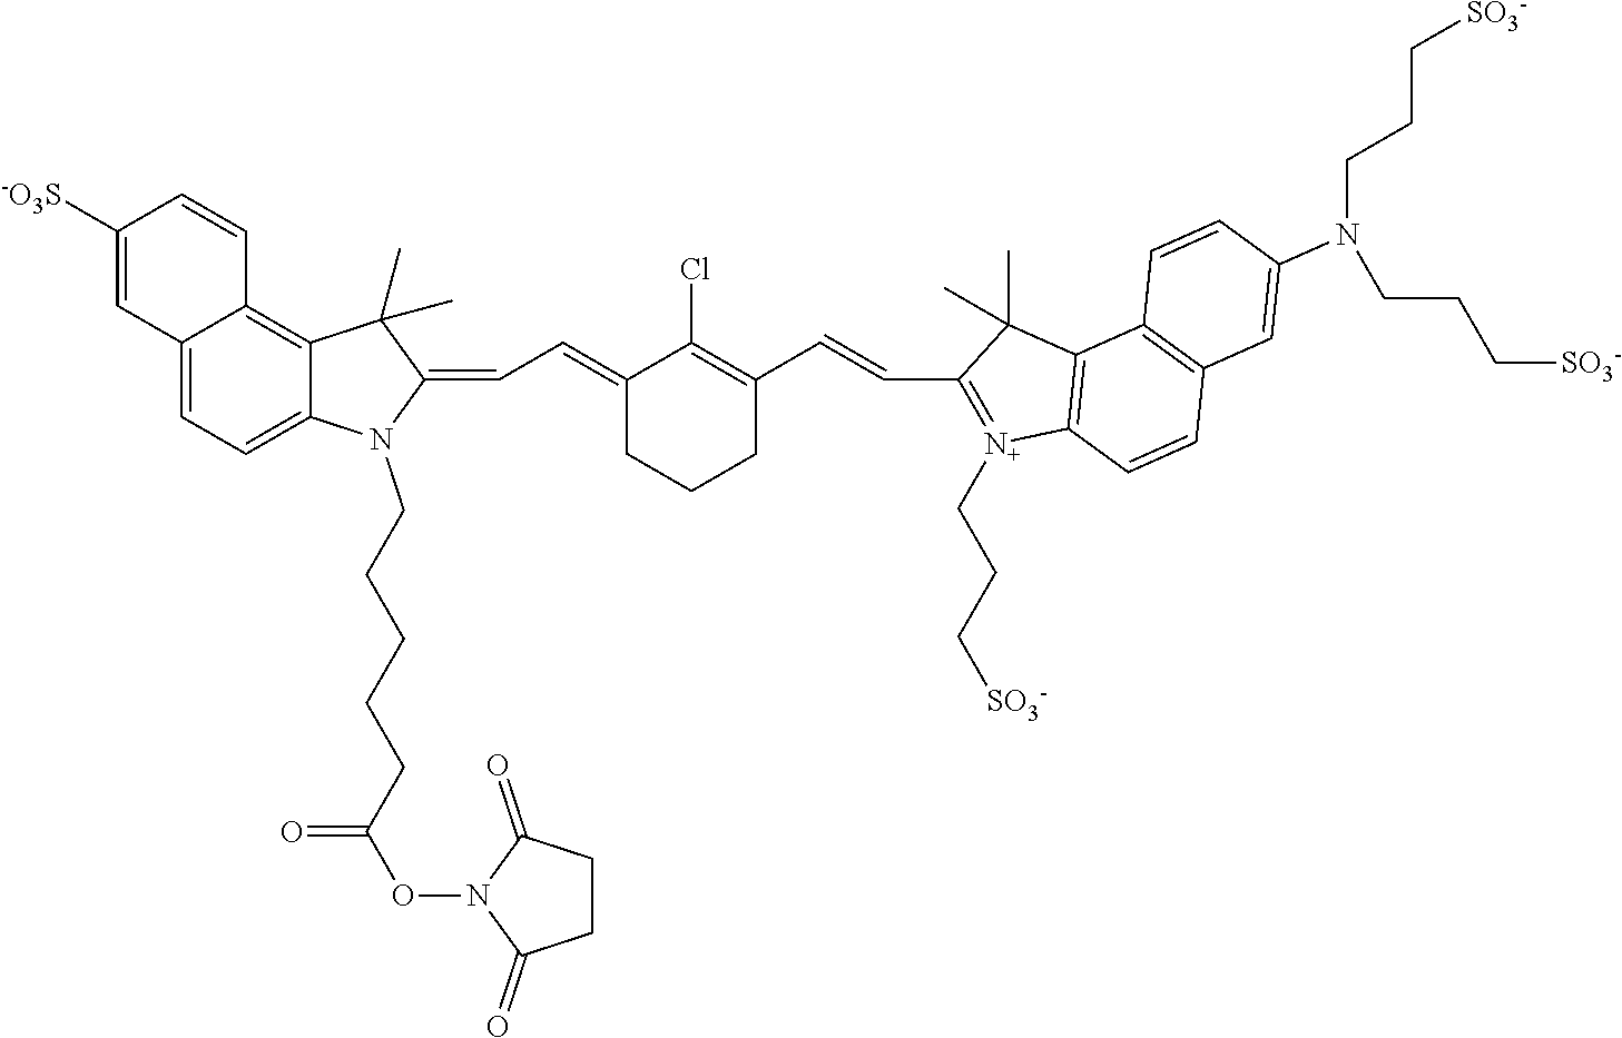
C12=CC=C3C(=C1C=CC([-O3S])=C2)C(C)(C)C(=CC=C1CCCC(C=CC2=[N+](CCC[SO3-])C4=C(C2(C)C)C2=C(C=C4)C=C(N(CCC[SO3-])CCC[SO3-])C=C2)=C1Cl)N3CCCCCC(ON1C(=O)CCC1=O)=O
